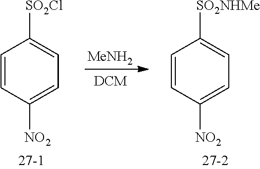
C1=CC([NO2])=CC=C1[SO2Cl].[MeNH2].C1=CC([NO2])=CC=C1[SO2NHMe]
